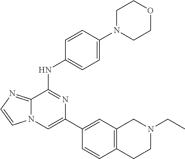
C1(C2=CC3=C(C=C2)CCN(CC)C3)=CN2C(=NC=C2)C(NC2=CC=C(N3CCOCC3)C=C2)=N1
